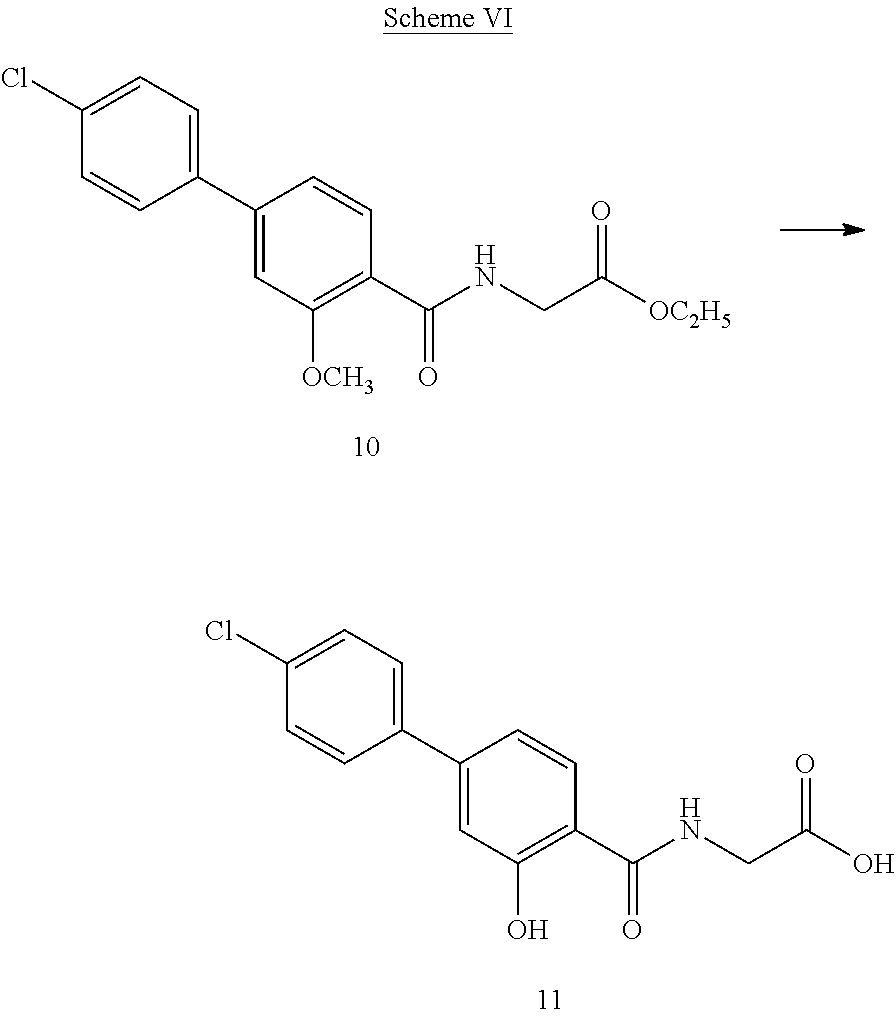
C1(C2=CC([OCH3])=C(C(NCC([OC2H5])=O)=O)C=C2)=CC=C(Cl)C=C1.C1(C2=CC(O)=C(C(NCC(O)=O)=O)C=C2)=CC=C(Cl)C=C1
